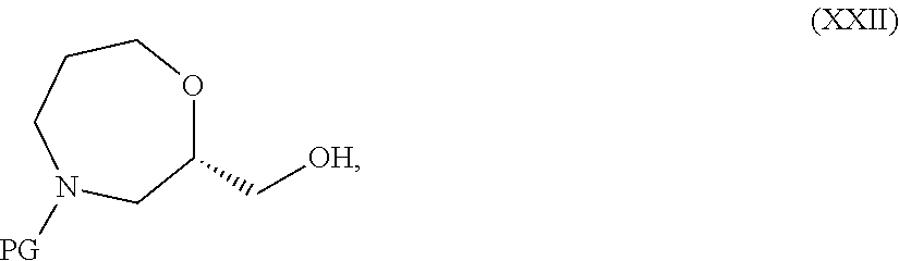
C1N([PG])CC(C[OH])OCC1
